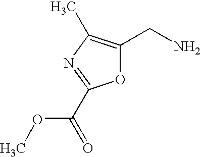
C(C1=NC(C)=C(CN)O1)(=O)OC
